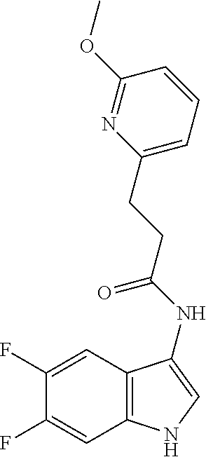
C1(F)=CC2=C(C=C1F)NC=C2NC(CCC1=CC=CC(OC)=N1)=O
